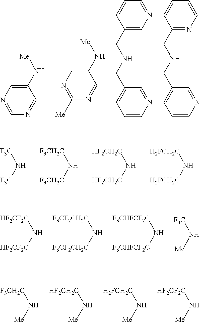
N(C1=CN=C([Me])N=C1)[Me].N(CC1=CC=CN=C1)CC1=CN=CC=C1.N(CC1=CC=CN=C1)CC1=NC=CC=C1.N(C1=CN=CN=C1)[Me].N([F3C])[F3C].N([F3CH2C])[F3CH2C].N([HF2CH2C])[HF2CH2C].N([H2FCH2C])[H2FCH2C].N([HF2CF2C])[HF2CF2C].N([F3CF2CH2C])[F3CF2CH2C].N([F3CHFCF2C])[F3CHFCF2C].N([Me])[F3C].N([Me])[F3CH2C].N([Me])[HF2CH2C].N([Me])[H2FCH2C].N([Me])[HF2CF2C]
